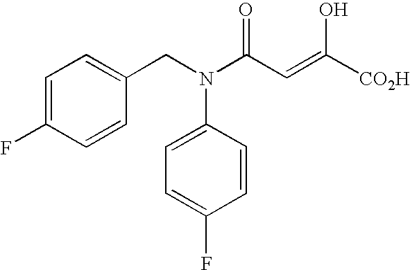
C1=C(F)C=CC(CN(C2=CC=C(F)C=C2)C(C=C([CO2H])O)=O)=C1
